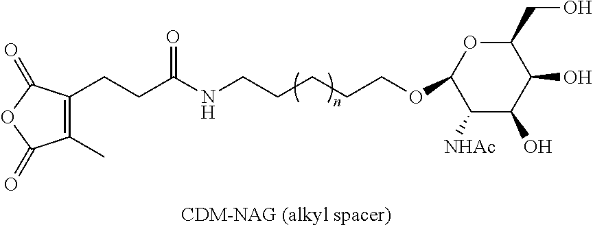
C1(C)=C(CCC(NCCCCCOC2C([NHAc])C(O)C(O)C(CO)O2)=O)C(=O)OC1=O
